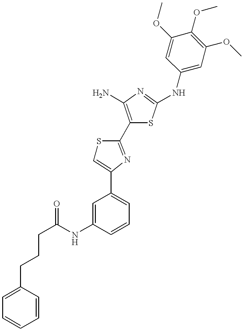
C(C(NC1=CC(C2=CSC(C3=C(N)N=C(NC4=CC(OC)=C(OC)C(OC)=C4)S3)=N2)=CC=C1)=O)CCC1=CC=CC=C1
